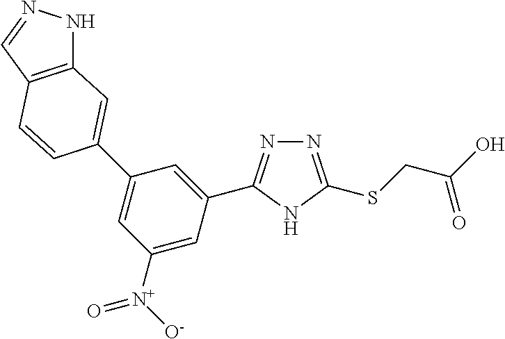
N1=C(SCC(O)=O)NC(C2=CC(C3=CC4=C(C=C3)C=NN4)=CC([N+]([O-])=O)=C2)=N1
